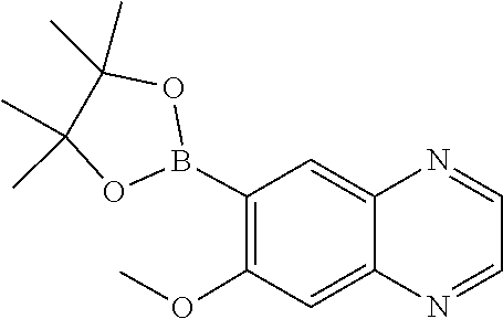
CC1(C)C(C)(C)OB(C2=C(OC)C=C3N=CC=NC3=C2)O1
